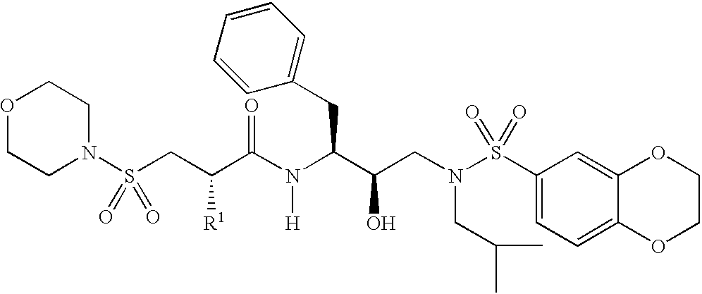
O1CCN(S(CC([R1])C(=O)N([H])C(CC2=CC=CC=C2)C(CN(S(C2=CC=C3C(=C2)OCCO3)(=O)=O)CC(C)C)O)(=O)=O)CC1
